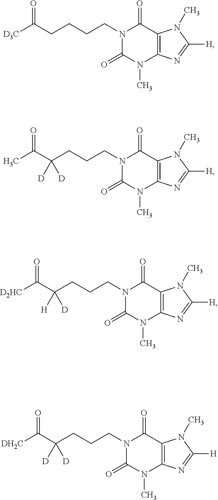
N1(CCCCC([D3C])=O)C(=O)N(C)C2=C(C1=O)N(C)C([H])=N2.N1(CCCC(C(C)=O)([D])[D])C(=O)N(C)C2=C(C1=O)N(C)C([H])=N2.N1(CCCC(C([D2HC])=O)([H])[D])C(=O)N(C)C2=C(C1=O)N(C)C([H])=N2.N1(CCCC(C([DH2C])=O)([D])[D])C(=O)N(C)C2=C(C1=O)N(C)C([H])=N2
